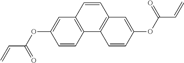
C(C(OC1=CC2=C(C=C1)C1=C(C=C2)C=C(OC(C=C)=O)C=C1)=O)=C
